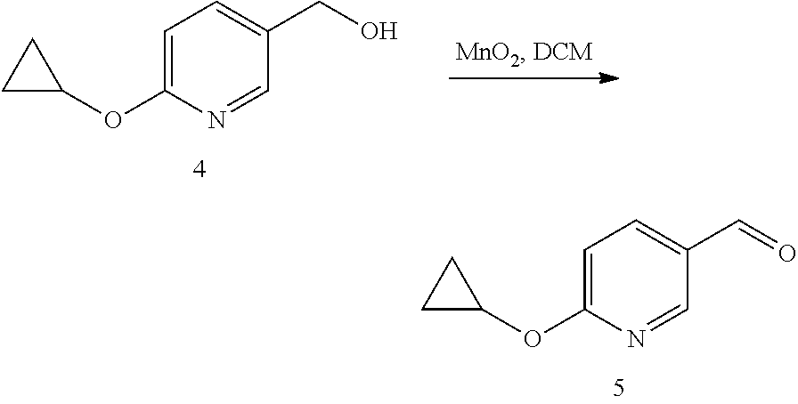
C1=C(OC2CC2)N=CC(C=O)=C1.C1=C(OC2CC2)N=CC(CO)=C1
